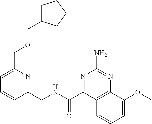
C1=C(COCC2CCCC2)N=C(CNC(C2=NC(N)=NC3=C2C=CC=C3OC)=O)C=C1
